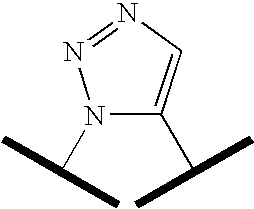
N1(C(C)C)C(C(C)C)=CN=N1
